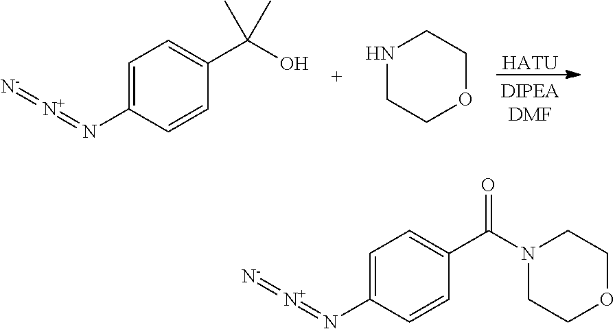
[HATU].C1=C(N=[N+]=[N-])C=CC(C(O)(C)C)=C1.N1CCOCC1.C1=C(N=[N+]=[N-])C=CC(C(=O)N2CCOCC2)=C1
